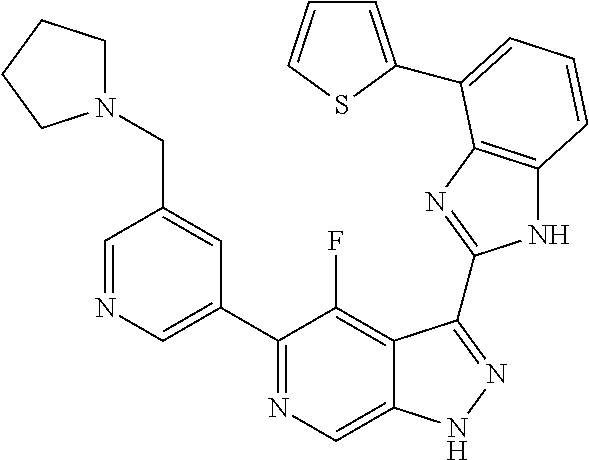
C1=NC=C(C2=NC=C3C(=C2F)C(C2=NC4=C(N2)C=CC=C4C2=CC=CS2)=NN3)C=C1CN1CCCC1
